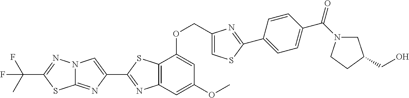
C12=NC(C3=NC4=C(S3)C(OCC3=CSC(C5=CC=C(C(=O)N6CC(CO)CC6)C=C5)=N3)=CC(OC)=C4)=CN1N=C(C(C)(F)F)S2
